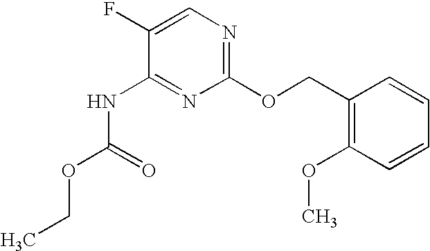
C1(OCC2=C(OC)C=CC=C2)=NC=C(F)C(NC(OCC)=O)=N1
